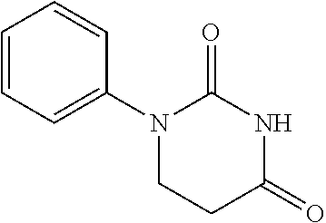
C1=CC=C(N2CCC(=O)NC2=O)C=C1
